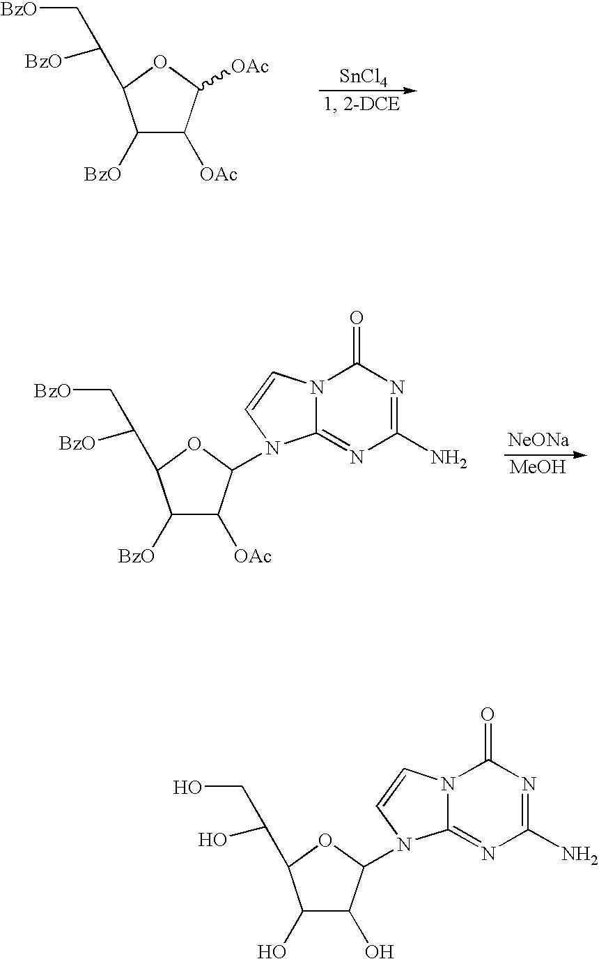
C1([BzO])C([OAc])C([OAc])OC1C([BzO])C[BzO].[SnCl4].C1([BzO])C([OAc])C(N2C3=NC(N)=NC(=O)N3C=C2)OC1C([BzO])C[BzO].[NeONa].[MeOH].C1(O)C(O)C(N2C3=NC(N)=NC(=O)N3C=C2)OC1C(O)CO
